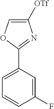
C1(C2=CC=CC(F)=C2)=NC([OTf])=CO1
